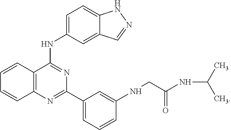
C1=CC2=C(C=C1)N=C(C1=CC=CC(NCC(NC(C)C)=O)=C1)N=C2NC1=CC=C2C(=C1)C=NN2
